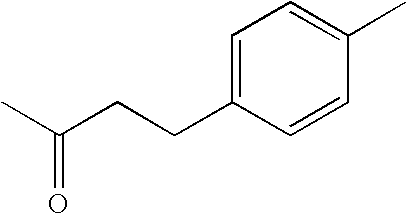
CC(CCC1=CC=C(C)C=C1)=O
